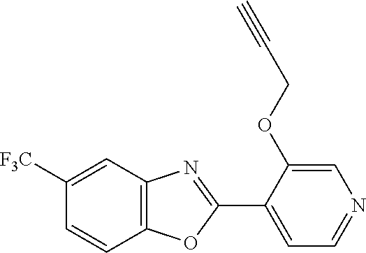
C12=C(C=C([F3C])C=C1)N=C(C1=CC=NC=C1OCC#C)O2
